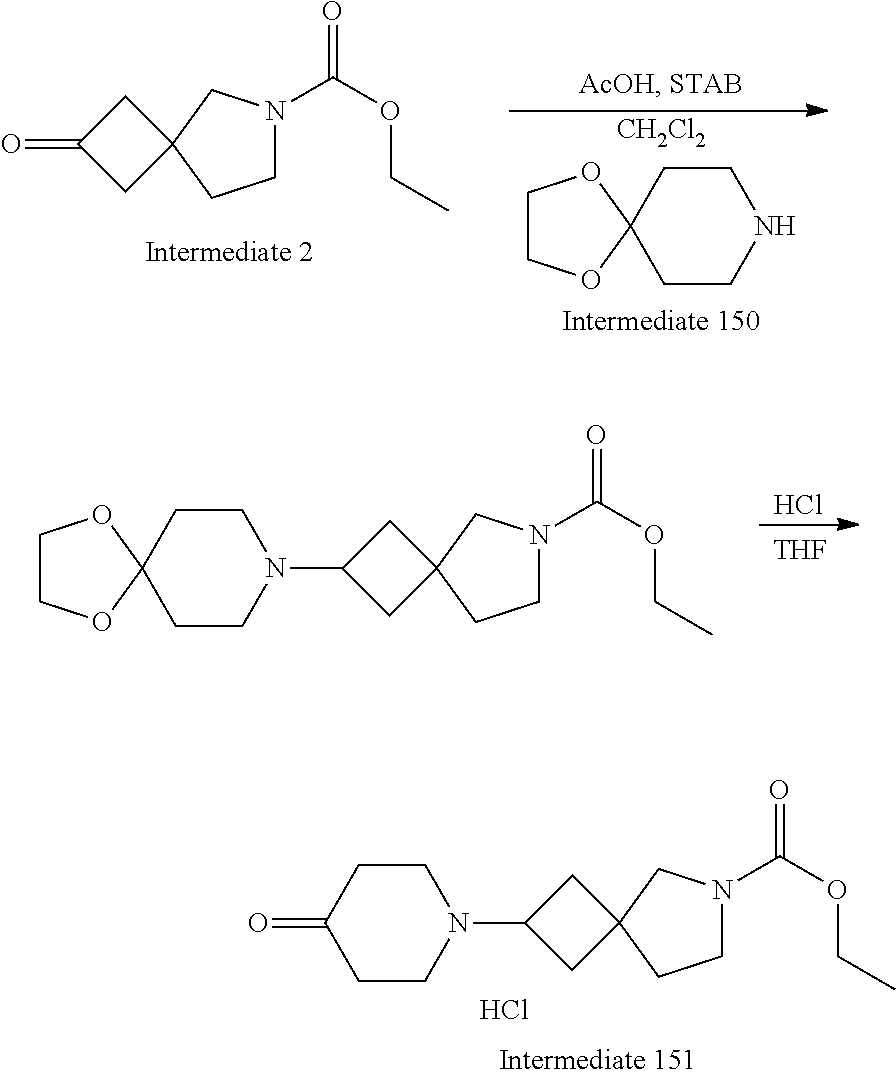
C1N(C(OCC)=O)CC2(C1)CC(=O)C2.C1COC2(O1)CCNCC2.[CH2Cl2].C1N(C(OCC)=O)CC2(C1)CC(N1CCC3(OCCO3)CC1)C2.Cl.[THF].C1N(C(OCC)=O)CC2(C1)CC(N1CCC(=O)CC1)C2.Cl
